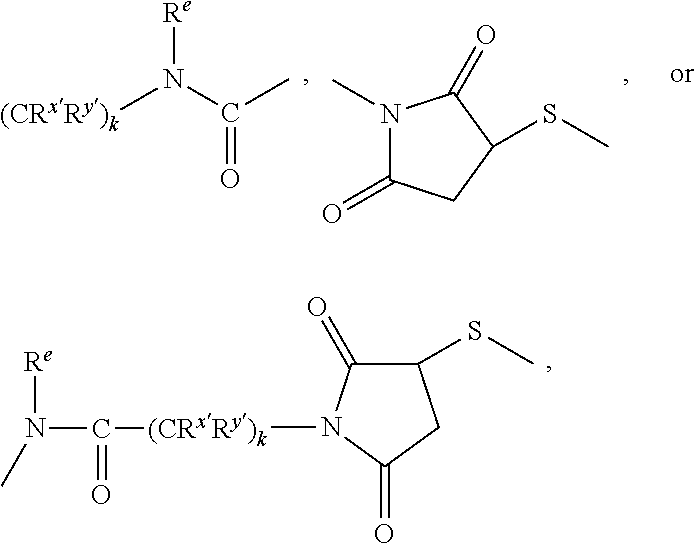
[(CRxRy)k]N([Re])C(C)=O.S(C)C1CC(=O)N(C)C1=O.C1(SC)C(=O)N([(CRxRy)k]C(=O)N([Re])C)C(=O)C1
